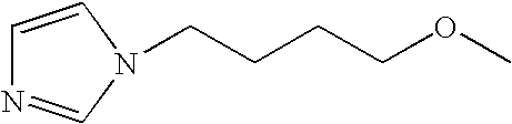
C1=CN(CCCCOC)C=N1
